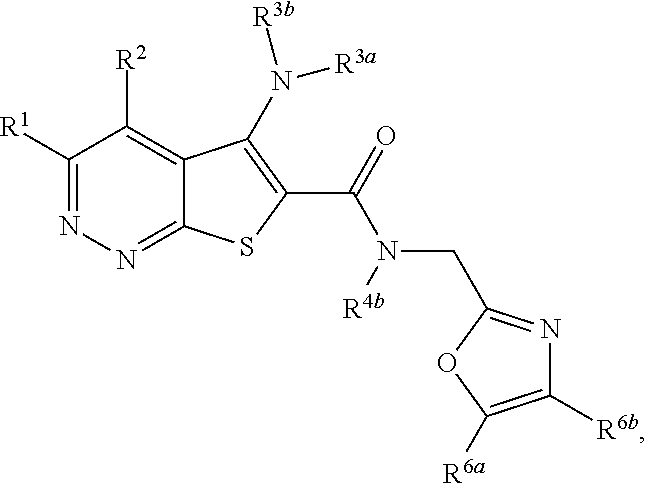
C1([R1])=NN=C2C(=C1[R2])C(N([R3a])[R3b])=C(C(=O)N(CC1=NC([R6b])=C([R6a])O1)[R4b])S2
